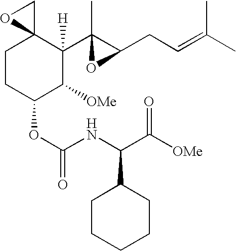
C1CC(OC(NC(C([OMe])=O)C2CCCCC2)=O)C([OMe])C([H])(C2(C)OC2CC=C(C)C)C12CO2
